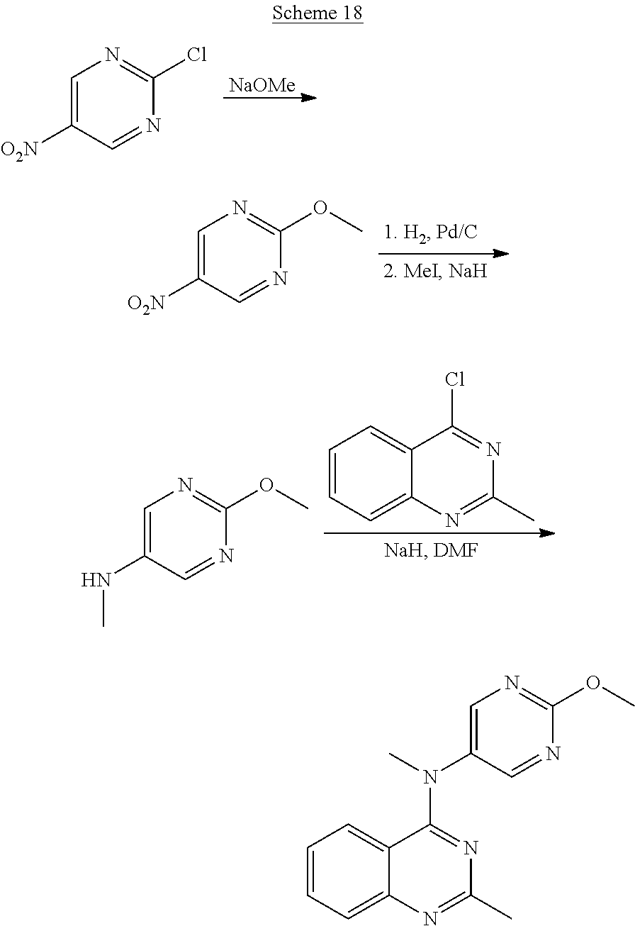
[O2N]C1=CN=C(Cl)N=C1.[NaOMe].C1(C)=NC2=CC=CC=C2C(Cl)=N1.N(C1=CN=C(OC)N=C1)C.[O2N]C1=CN=C(OC)N=C1.C1(C)=NC2=CC=CC=C2C(N(C)C2=CN=C(OC)N=C2)=N1
